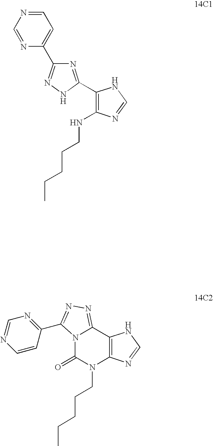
C1=NC=CC(C2=NN=C3N2C(=O)N(CCCCC)C2=C3NC=N2)=N1.N(C1=C(C2=NC(C3=CC=NC=N3)=NN2)NC=N1)CCCCC
